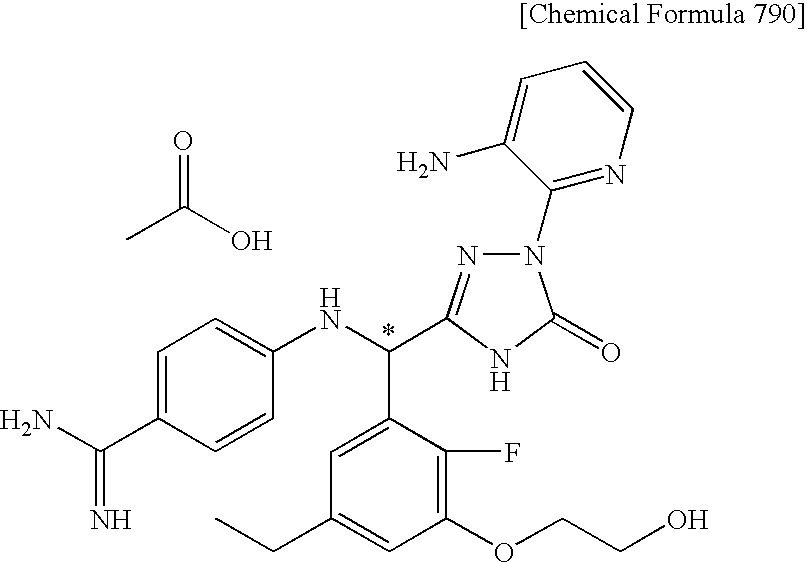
C1=C(C(N)=N)C=CC(NC(C2=CC(CC)=CC(OCCO)=C2F)C2=NN(C3=NC=CC=C3N)C(=O)N2)=C1.CC(=O)O
